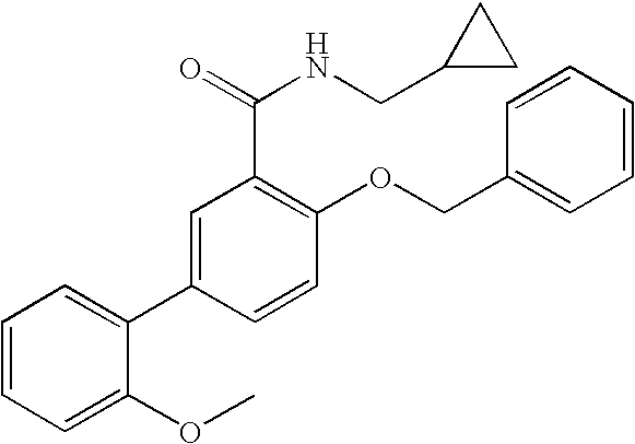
C1=CC=C(OC)C(C2=CC(C(NCC3CC3)=O)=C(OCC3=CC=CC=C3)C=C2)=C1
